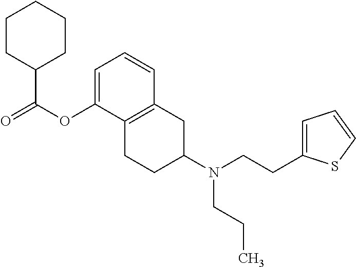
C12=C(C=CC=C1OC(C1CCCCC1)=O)CC(N(CCC1=CC=CS1)CCC)CC2
